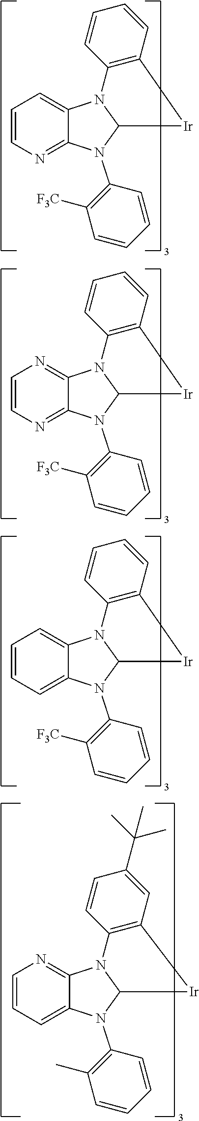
C1=CN=C2C(=C1)N1C(N2C2=C([F3C])C=CC=C2)[Ir]C2=C1C=CC=C2.C1=CN=C2C(=N1)N1C(N2C2=C([F3C])C=CC=C2)[Ir]C2=C1C=CC=C2.C1=CC=C2C(=C1)N1C(N2C2=C([F3C])C=CC=C2)[Ir]C2=C1C=CC=C2.C1=CC=C2C(=N1)N1C(N2C2=C(C)C=CC=C2)[Ir]C2=C1C=CC(C(C)(C)C)=C2
